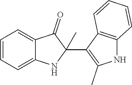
C1=CC=C2C(=C1)C(=O)C(C1=C(C)NC3=C1C=CC=C3)(C)N2
